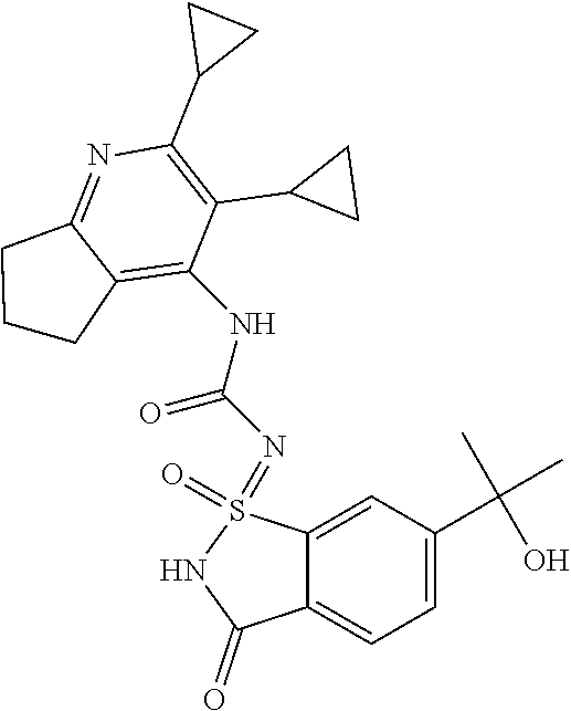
C1=C(C(C)(C)O)C=C2C(=C1)C(=O)NS2(=O)=NC(NC1=C2C(=NC(C3CC3)=C1C1CC1)CCC2)=O
